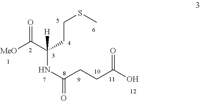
N(C(CCC(O)=O)=O)C(C([MeO])=O)(CCSC)[H]
